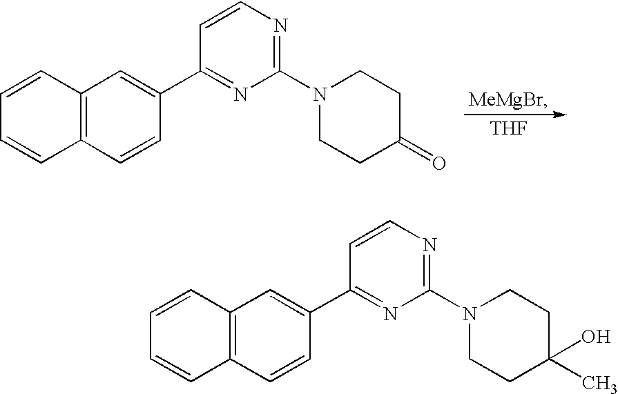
C12=C(C=CC(C3=NC(N4CCC(=O)CC4)=NC=C3)=C1)C=CC=C2.[THF].C12=C(C=CC(C3=NC(N4CCC(C)(O)CC4)=NC=C3)=C1)C=CC=C2
